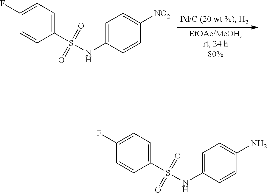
C1=C(S(=O)(=O)NC2=CC=C([NO2])C=C2)C=CC(F)=C1.C1=C(S(=O)(=O)NC2=CC=C(N)C=C2)C=CC(F)=C1
